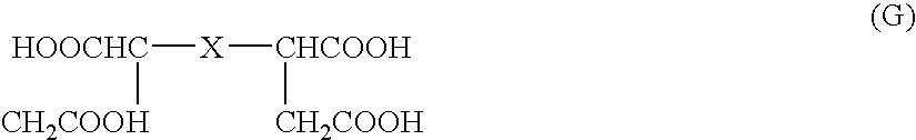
[HOOCHC]([X][CHCOOH][CH2COOH])[CH2COOH]
